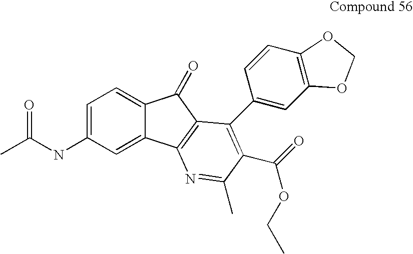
C1=C(NC(C)=O)C=C2C(=C1)C(=O)C1=C2N=C(C)C(C(=O)OCC)=C1C1=CC2=C(C=C1)OCO2
